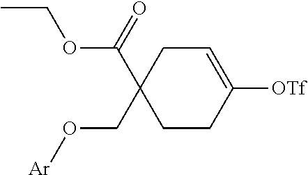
[Ar]OCC1(C(=O)OCC)CCC([OTf])=CC1
